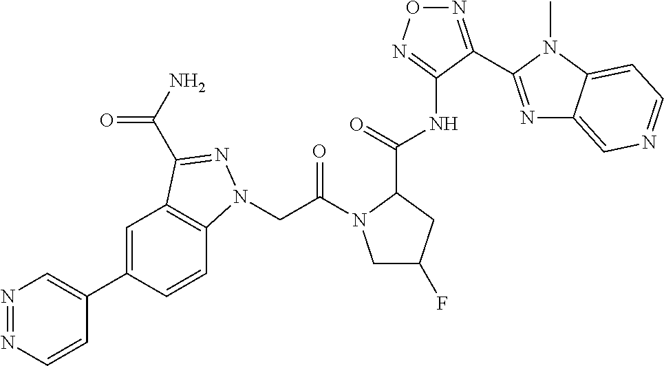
C1=CN=NC=C1C1=CC2=C(C=C1)N(CC(N1C(C(NC3=NON=C3C3=NC4=CN=CC=C4N3C)=O)CC(F)C1)=O)N=C2C(N)=O
